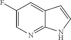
FC1=CN=C2C(=C1)C=CN2
